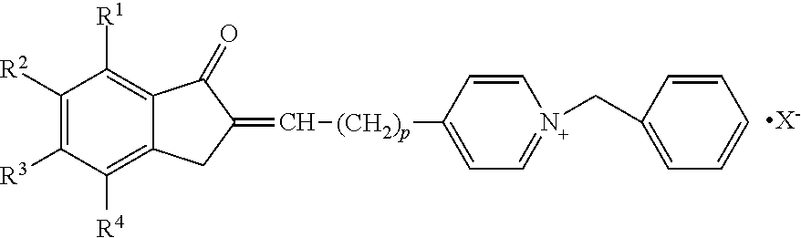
C1([R2])=C([R3])C([R4])=C2C(=C1[R1])C(=O)C(=C[(CH2)p]C1=CC=N(CC3=CC=CC=C3)C=C1)C2.[X-]
